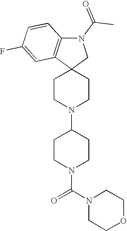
C1CN(C2CCN(C(=O)N3CCOCC3)CC2)CCC12CN(C(C)=O)C1=C2C=C(F)C=C1
